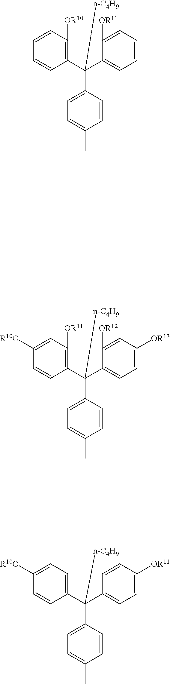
C1(C(C2=C([OR10])C=CC=C2)([n-C4H9])C2=CC=C(C)C=C2)=CC=CC=C1[OR11].C1=C(C(C2=C([OR11])C=C([R10O])C=C2)([n-C4H9])C2=CC=C(C)C=C2)C([OR12])=CC([OR13])=C1.C1(C(C2=CC=C([R10O])C=C2)([n-C4H9])C2=CC=C(C)C=C2)=CC=C([OR11])C=C1
